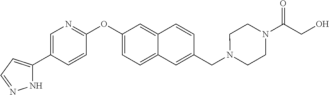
N1C(C2=CN=C(OC3=CC=C4C(=C3)C=CC(CN3CCN(C(CO)=O)CC3)=C4)C=C2)=CC=N1
